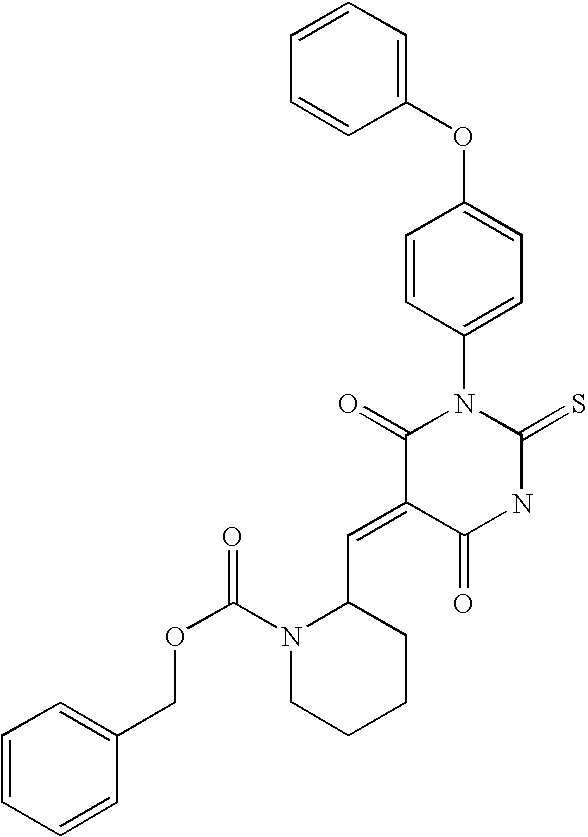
C1(OC2=CC=C(N3C(=O)C(=CC4N(C(OCC5=CC=CC=C5)=O)CCCC4)C(=O)NC3=S)C=C2)=CC=CC=C1
